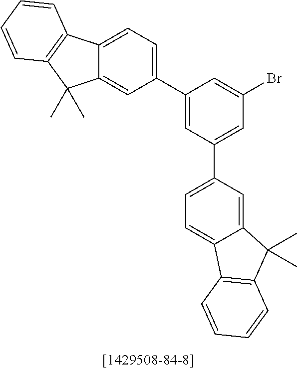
C1(C2=CC=C3C(=C2)C(C)(C)C2=C3C=CC=C2)=CC(C2=CC=C3C(=C2)C(C)(C)C2=C3C=CC=C2)=CC(Br)=C1
